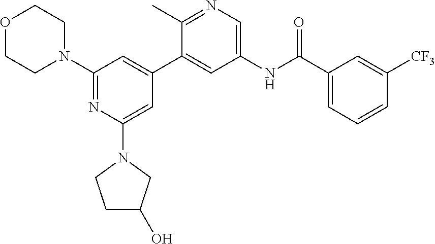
O1CCN(C2=NC(N3CCC(O)C3)=CC(C3=CC(NC(C4=CC=CC([CF3])=C4)=O)=CN=C3C)=C2)CC1
